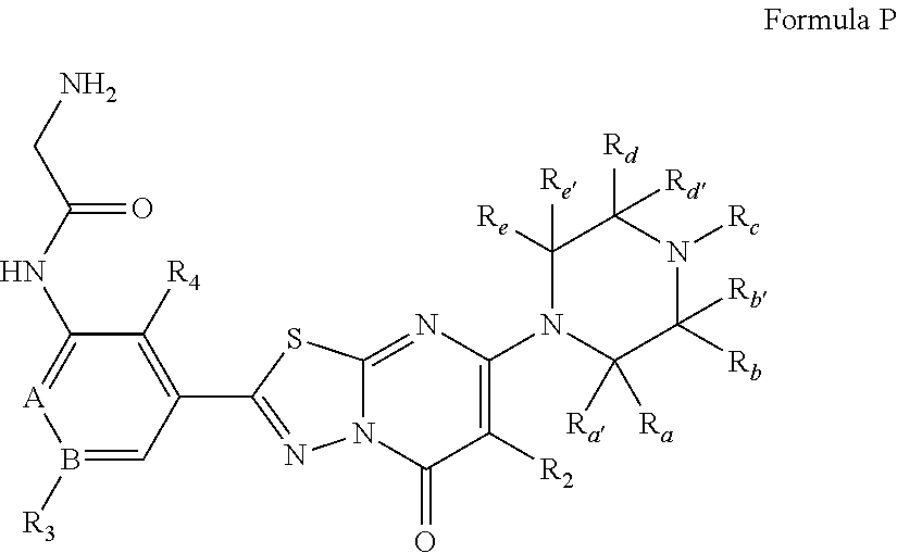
B1([R3])=CC(C2=NN3C(=NC(N4C([Ra])([Ra])C([Rb])([Rb])N([Rc])C([Rd])([Rd])C4([Re])[Re])=C([R2])C3=O)S2)=C([R4])C(NC(CN)=O)=[A]1
